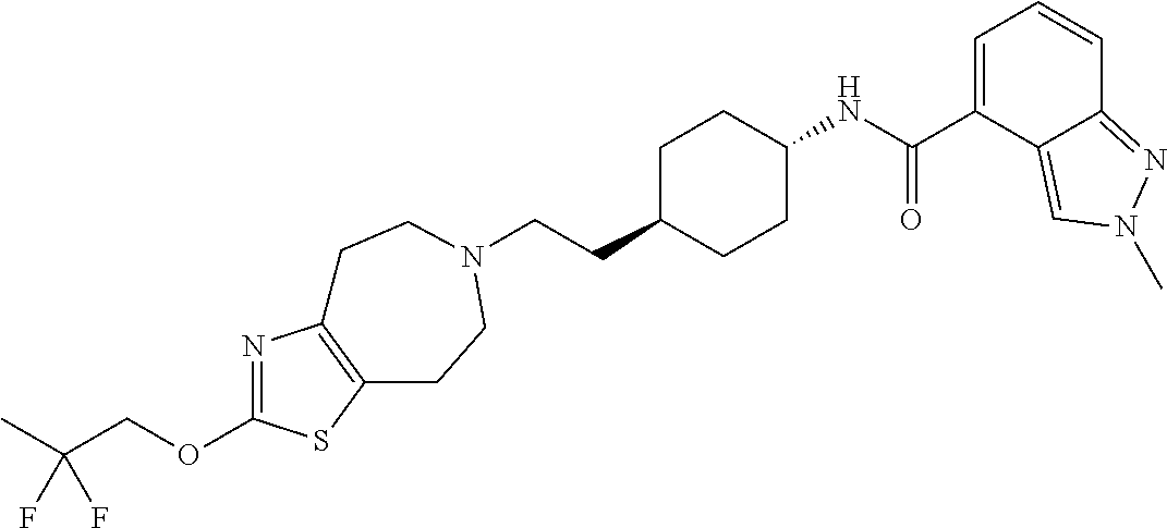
N1=C(OCC(C)(F)F)SC2=C1CCN(CCC1CCC(NC(C3=CC=CC4=NN(C)C=C34)=O)CC1)CC2
